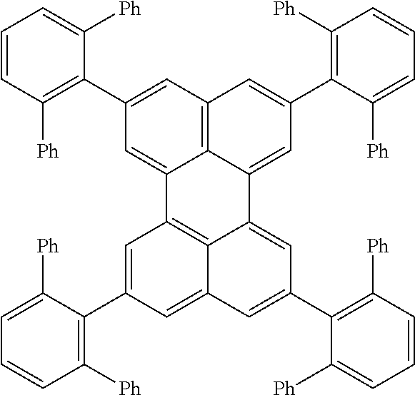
C12=C3C=C(C4=C([Ph])C=CC=C4[Ph])C=C1C1=C4C(=CC(C5=C([Ph])C=CC=C5[Ph])=CC4=CC(C4=C([Ph])C=CC=C4[Ph])=C1)C2=CC(C1=C([Ph])C=CC=C1[Ph])=C3
